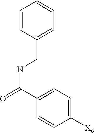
C1=C(CNC(C2=CC=C([X6])C=C2)=O)C=CC=C1
